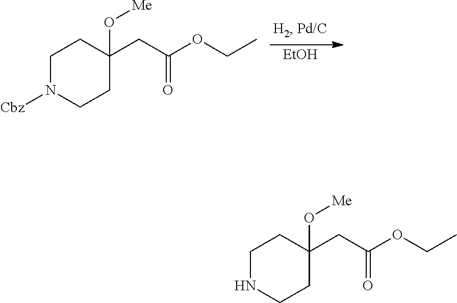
[EtOH].C1N([Cbz])CCC(CC(OCC)=O)(O[Me])C1.C1NCCC(CC(OCC)=O)(O[Me])C1
